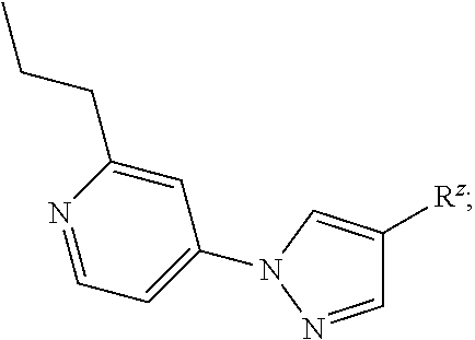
C1=C(CCC)N=CC=C1N1C=C([Rz])C=N1
